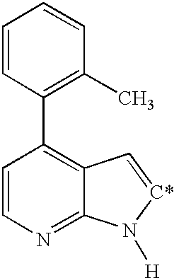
C1=CN=C2C(=C1C1=C(C)C=CC=C1)C=[C*]N2[H]
